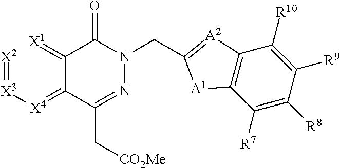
[X2]=[X3][X4]=C1C(=[X1])C(=O)N(CC2=[A2]C3=C(C([R7])=C([R8])C([R9])=C3[R10])[A1]2)N=C1C[CO2Me]
